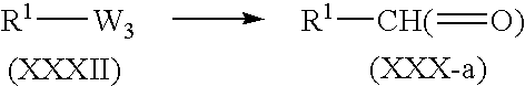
[W3][R1].[CH(](=[O)])[R1]
